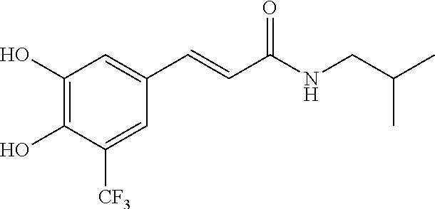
C1=C([CF3])C(O)=C(O)C=C1C=CC(NCC(C)C)=O
